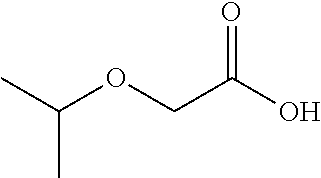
O(CC(O)=O)C(C)C
